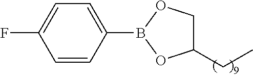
C1=C(B2OC(CC)CO2)C=CC(F)=C1
